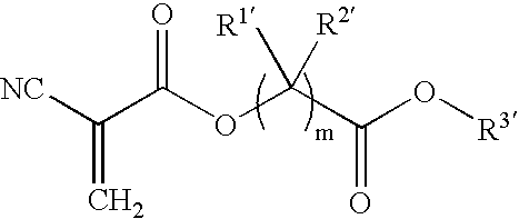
[NC]C(C(OC(C(=O)O[R3])([R2])[R1])=O)=C
